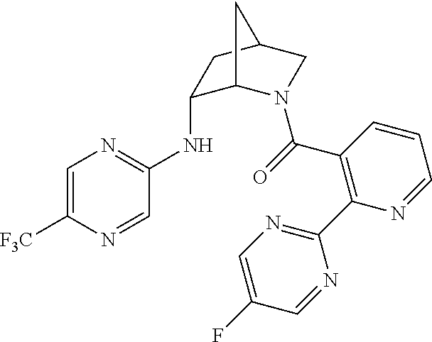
C1=C([F3C])N=CC(NC2C3N(C(=O)C4=C(C5=NC=C(F)C=N5)N=CC=C4)CC(C2)C3)=N1
